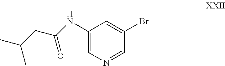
C1(NC(CC(C)C)=O)=CN=CC(Br)=C1
